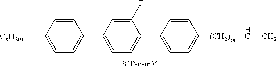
C1=CC(C2=CC=C(C3=CC=C([(CH2)]C=C)C=C3)C(F)=C2)=CC=C1[CnH2n+1]
